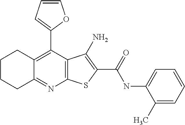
C12=C(C(C3=CC=CO3)=C3C(=N1)CCCC3)C(N)=C(C(NC1=CC=CC=C1C)=O)S2
